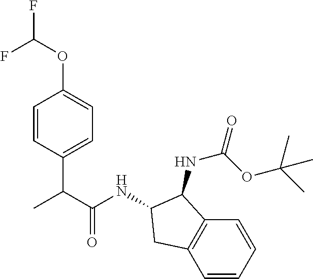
C1=CC(C(C(=O)NC2C(NC(=O)OC(C)(C)C)C3=C(C=CC=C3)C2)C)=CC=C1OC(F)F
